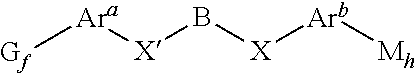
[Gf][Ara][X]B[X][Arb][Mh]
